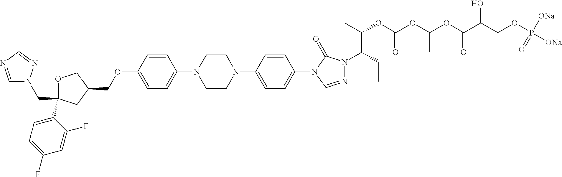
C(C1(C2=CC=C(F)C=C2F)OCC(COC2=CC=C(N3CCN(C4=CC=C(N5C=NN(C(CC)C(OC(OC(OC(C(COP([ONa])([ONa])=O)O)=O)C)=O)C)C5=O)C=C4)CC3)C=C2)C1)N1C=NC=N1
